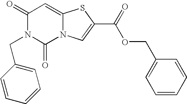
C1(=O)N(CC2=CC=CC=C2)C(=O)N2C(=C1)SC(C(=O)OCC1=CC=CC=C1)=C2
